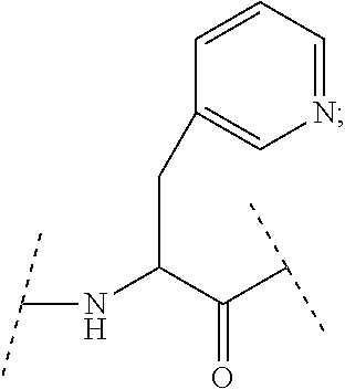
C1(CC(NC(C)C)C(=O)C(C)C)=CN=CC=C1
